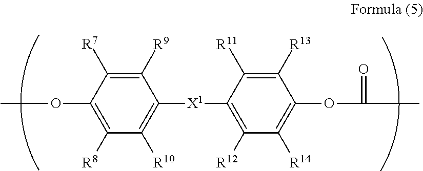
C1([R9])=C([R7])C(OC)=C([R8])C([R10])=C1[X1]C1=C([R12])C([R14])=C(OC(=O)C)C([R13])=C1[R11]
